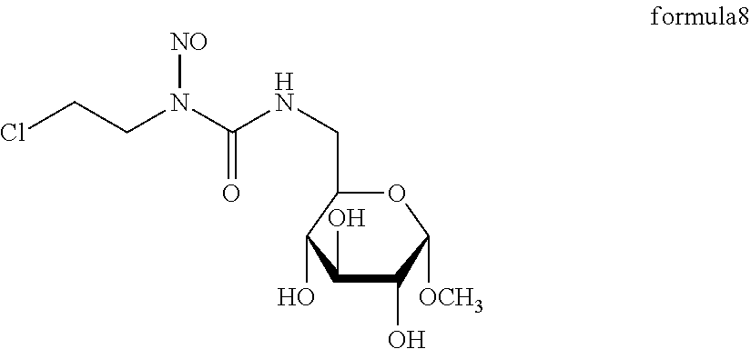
C1(O)C(O)C([OCH3])OC(CNC(N([NO])CCCl)=O)C1O
